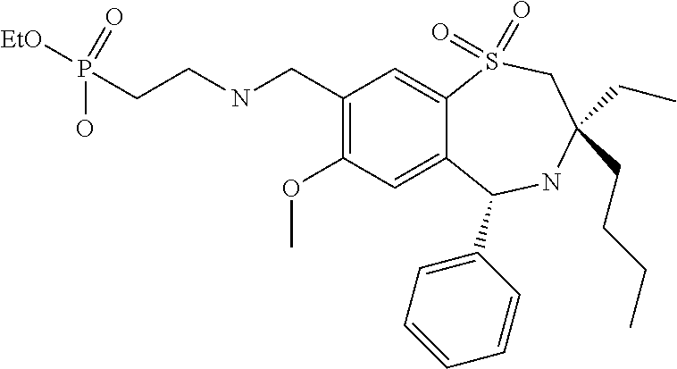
C1(CNCCP(=O)(O)[EtO])=C(OC)C=C2C(=C1)S(=O)(=O)CC(CC)(CCCC)NC2C1=CC=CC=C1
